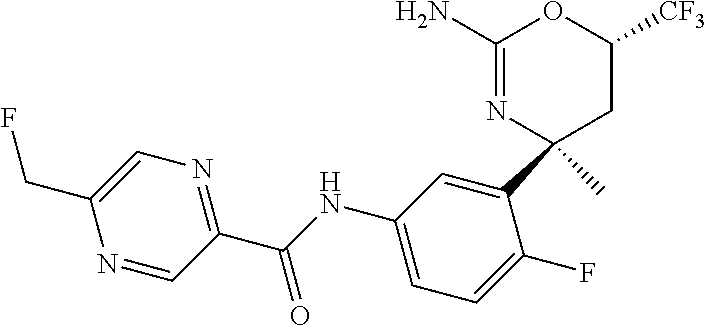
C1(N)=NC(C2=CC(NC(C3=NC=C(CF)N=C3)=O)=CC=C2F)(C)CC([CF3])O1
